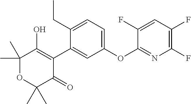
C1(C)(C)OC(C)(C)C(=O)C(C2=CC(OC3=NC(F)=C(F)C=C3F)=CC=C2CC)=C1O
